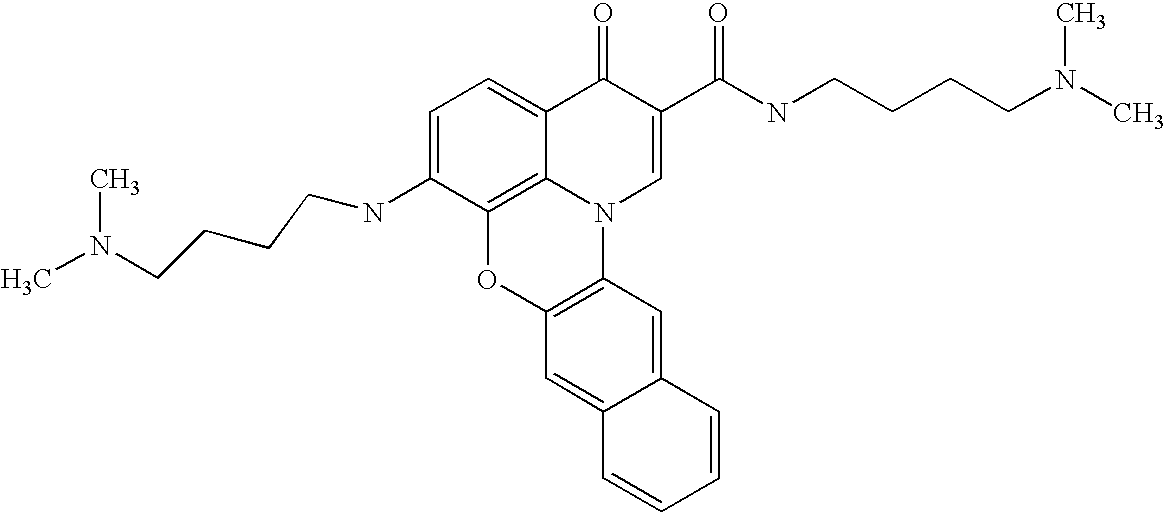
C1=C(NCCCCN(C)C)C2=C3C(=C1)C(=O)C(C(NCCCCN(C)C)=O)=CN3C1=C(O2)C=C2C(=C1)C=CC=C2
